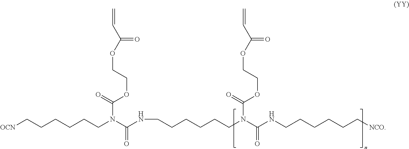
[OCN]CCCCCCN(C(=O)NCCCCCCN(C(=O)NCCCCCC[NCO])C(=O)OCCOC(C=C)=O)C(=O)OCCOC(C=C)=O
